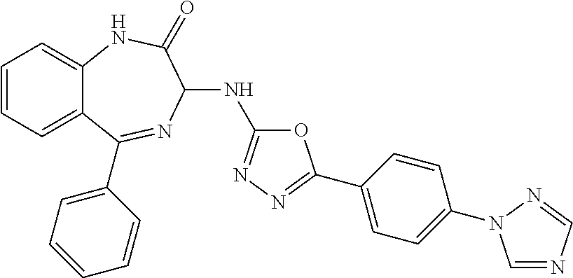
C1(C2=NN=C(NC3N=C(C4=CC=CC=C4)C4=CC=CC=C4NC3=O)O2)=CC=C(N2C=NC=N2)C=C1
